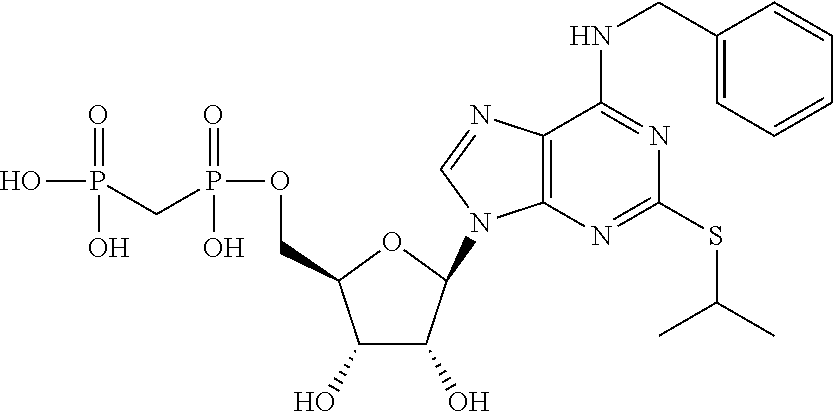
C1(O)C(O)C(N2C3=C(N=C2)C(NCC2=CC=CC=C2)=NC(SC(C)C)=N3)OC1COP(CP(O)(=O)O)(=O)O
